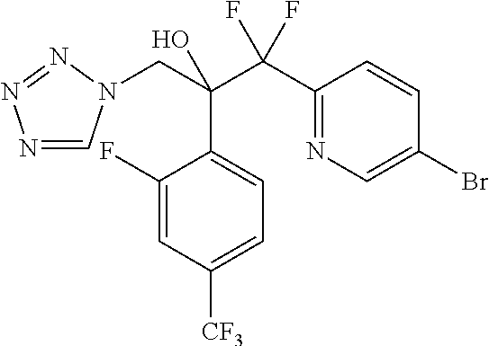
N1=CN(CC(C(C2=NC=C(Br)C=C2)(F)F)(O)C2=CC=C([CF3])C=C2F)N=N1
